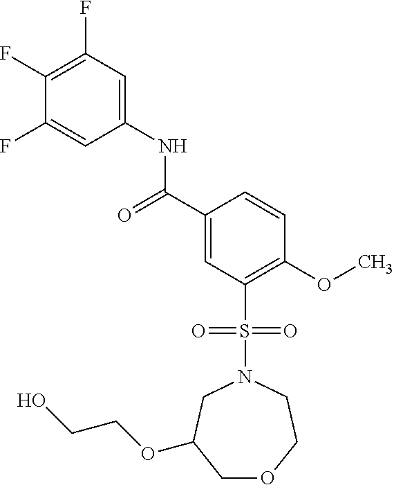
C1(F)=C(F)C=C(NC(C2=CC(S(=O)(=O)N3CC(OCCO)COCC3)=C(OC)C=C2)=O)C=C1F
